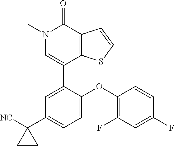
C1=CSC2=C1C(=O)N(C)C=C2C1=CC(C2([NC])CC2)=CC=C1OC1=C(F)C=C(F)C=C1
